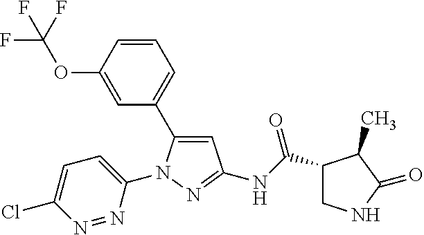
C1(C(NC2=NN(C3=CC=C(Cl)N=N3)C(C3=CC=CC(OC(F)(F)F)=C3)=C2)=O)CNC(=O)C1C
